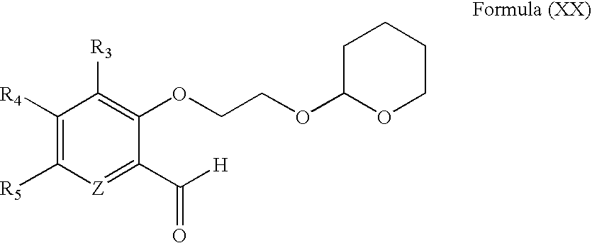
C1C(OCCOC2=C([R3])C([R4])=C([R5])[Z]=C2C(=O)[H])OCCC1
